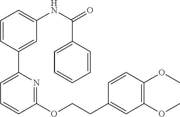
C1=CC(C2=CC=CC(OCCC3=CC(OC)=C(OC)C=C3)=N2)=CC(NC(=O)C2=CC=CC=C2)=C1
